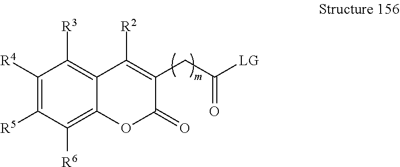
C1([R4])=C([R5])C([R6])=C2C(=C1[R3])C([R2])=C(CC([LG])=O)C(=O)O2
